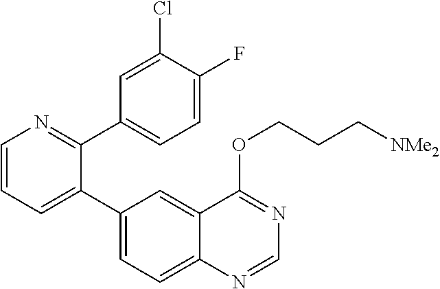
C1=CN=C(C2=CC=C(F)C(Cl)=C2)C(C2=CC=C3C(=C2)C(OCCC[NMe2])=NC=N3)=C1
